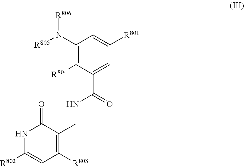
C1(N([R805])[R806])=C([R804])C(C(=O)NCC2=C([R803])C=C([R802])NC2=O)=CC([R801])=C1
